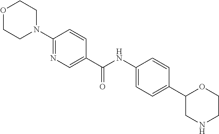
C1(C2=CC=C(NC(C3=CN=C(N4CCOCC4)C=C3)=O)C=C2)CNCCO1
